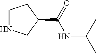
C1NCC(C(=O)NC(C)C)C1
